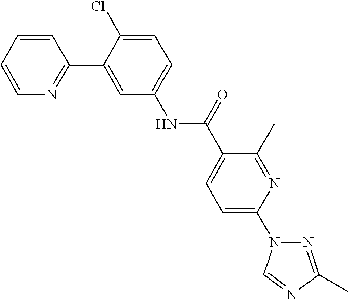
C1=CC=CN=C1C1=CC(NC(C2=CC=C(N3N=C(C)N=C3)N=C2C)=O)=CC=C1Cl
